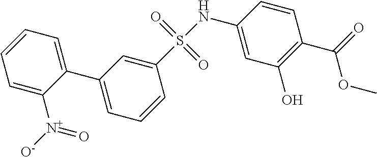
C1=CC=C(C2=CC=CC(S(NC3=CC(O)=C(C(=O)OC)C=C3)(=O)=O)=C2)C([N+]([O-])=O)=C1
